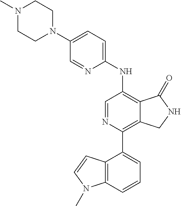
C1(N2CCN(C)CC2)=CC=C(NC2=C3C(=C(C4=CC=CC5=C4C=CN5C)N=C2)CNC3=O)N=C1
